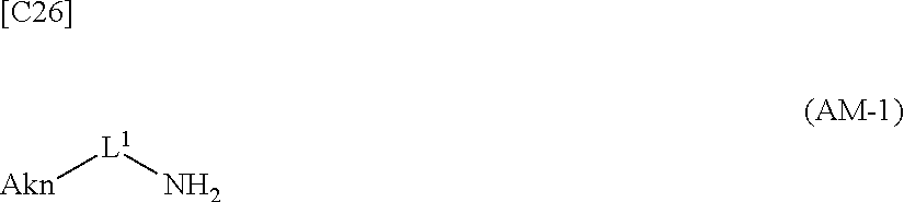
[[C26]].[Akn][L1]N
